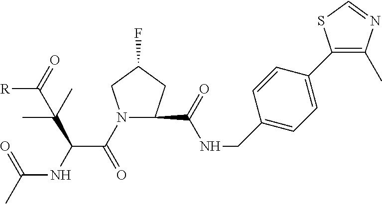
N1(C(C(NC(C)=O)C(C)(C)C(=O)[R])=O)CC(F)CC1C(NCC1=CC=C(C2=C(C)N=CS2)C=C1)=O
